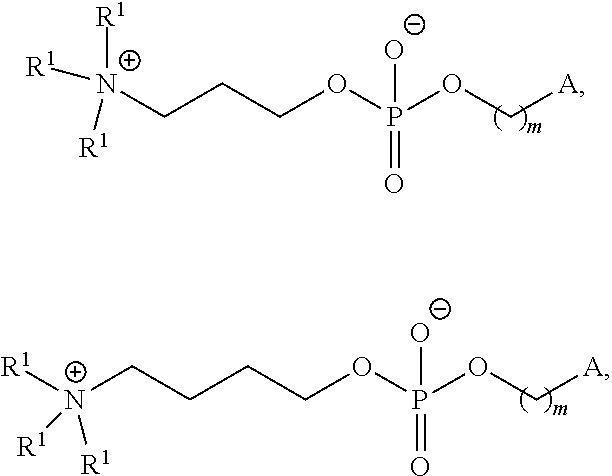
[N+]([R1])([R1])([R1])CCCCOP(OC[A])(=O)[O-].[N+](CCCOP(OC[A])(=O)[O-])([R1])([R1])[R1]
